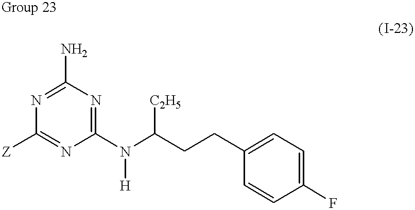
C1(N)=NC([Z])=NC(N(C(CCC2=CC=C(F)C=C2)[C2H5])[H])=N1
